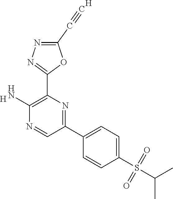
[H].C1(N)=C(C2=NN=C(C#C)O2)N=C(C2=CC=C(S(=O)(=O)C(C)C)C=C2)C=N1.[H]
